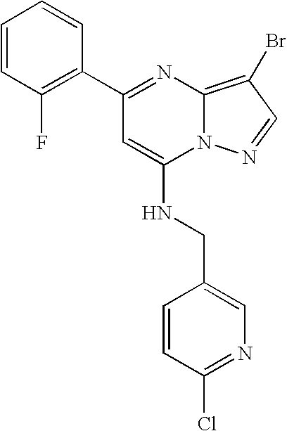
C1(C2=NC3=C(Br)C=NN3C(NCC3=CN=C(Cl)C=C3)=C2)=C(F)C=CC=C1
